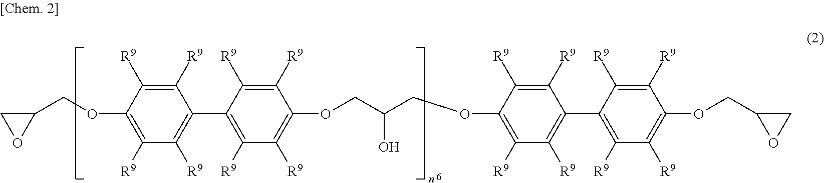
C1([R9])=C([R9])C(OCC2CO2)=C([R9])C([R9])=C1C1=C([R9])C([R9])=C(OCC(COC2=C([R9])C([R9])=C(C3=C([R9])C([R9])=C(OCC4OC4)C([R9])=C3[R9])C([R9])=C2[R9])O)C([R9])=C1[R9]
